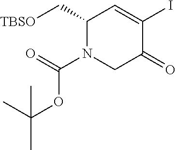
C(C1N(C(OC(C)(C)C)=O)CC(=O)C(I)=C1)[TBSO]
